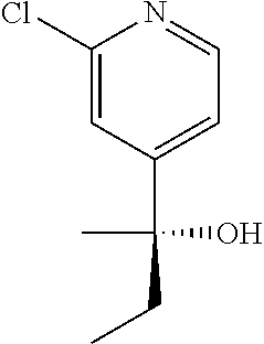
C1(Cl)=CC(C(C)(O)CC)=CC=N1
